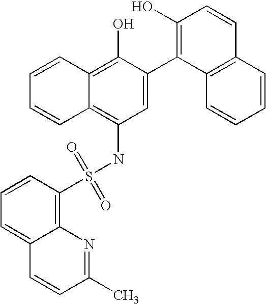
S(NC1=C2C(=C(O)C(C3=C(O)C=CC4=C3C=CC=C4)=C1)C=CC=C2)(=O)(=O)C1=C2C(=CC=C1)C=CC(C)=N2
